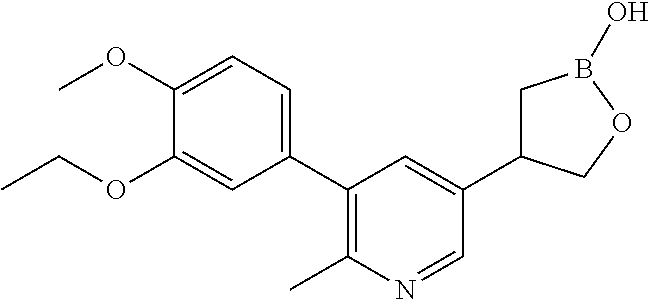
C1(OC)=CC=C(C2=C(C)N=CC(C3CB(O)OC3)=C2)C=C1OCC
